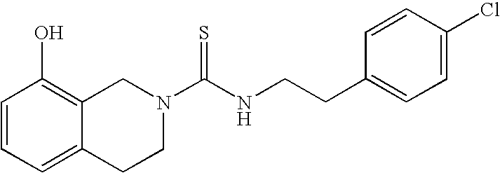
C1=CC=C2C(=C1O)CN(C(NCCC1=CC=C(Cl)C=C1)=S)CC2
